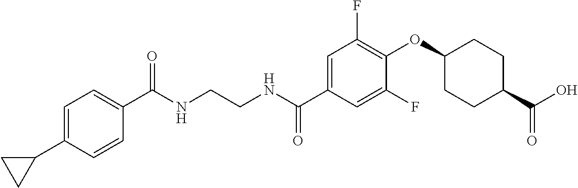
C1(C(NCCNC(C2=CC(F)=C(OC3CCC(C(O)=O)CC3)C(F)=C2)=O)=O)=CC=C(C2CC2)C=C1
